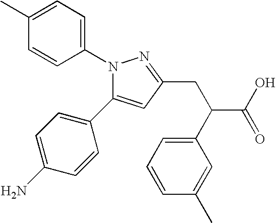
C1(C)=CC=C(N2C(C3=CC=C(N)C=C3)=CC(CC(C3=CC=CC(C)=C3)C(O)=O)=N2)C=C1
